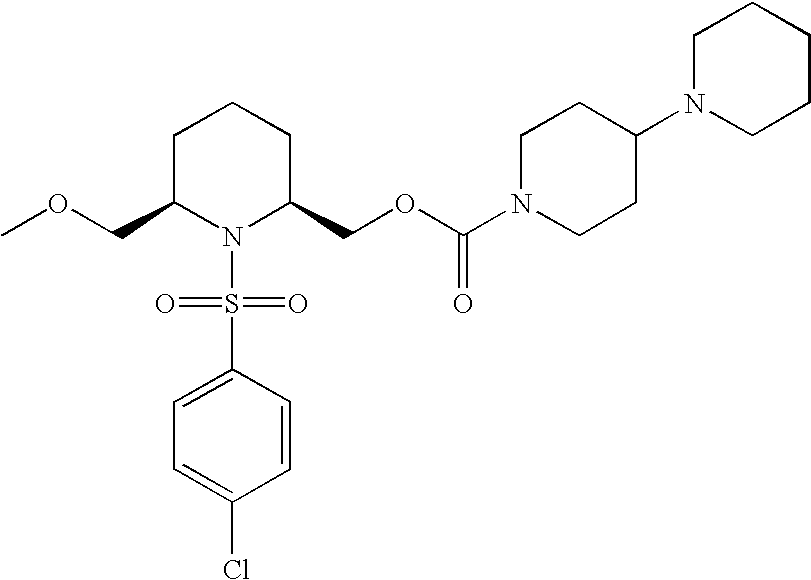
C1C(COC)N(S(C2=CC=C(Cl)C=C2)(=O)=O)C(COC(=O)N2CCC(N3CCCCC3)CC2)CC1
